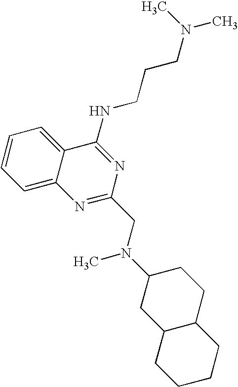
C1=C2C(=CC=C1)C(NCCCN(C)C)=NC(CN(C1CC3C(CC1)CCCC3)C)=N2
